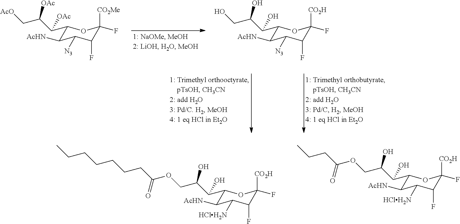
C1(C(C(C[AcO])[OAc])[OAc])C([AcHN])C([N3])C(F)C([CO2Me])(F)O1.C1(C(C(CO)O)O)C([AcHN])C([N3])C(F)C([CO2H])(F)O1.C1(C(C(COC(CCCCCCC)=O)O)O)C([AcHN])C([HClH2N])C(F)C([CO2H])(F)O1.C1(C(C(COC(CCC)=O)O)O)C([AcHN])C([HClH2N])C(F)C([CO2H])(F)O1
